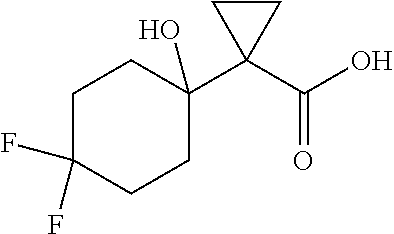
C1C(F)(F)CCC(C2(C(O)=O)CC2)(O)C1
